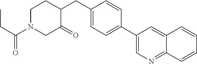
C1=C(C2=CN=C3C(=C2)C=CC=C3)C=CC(CC2C(=O)CN(C(CC)=O)CC2)=C1
